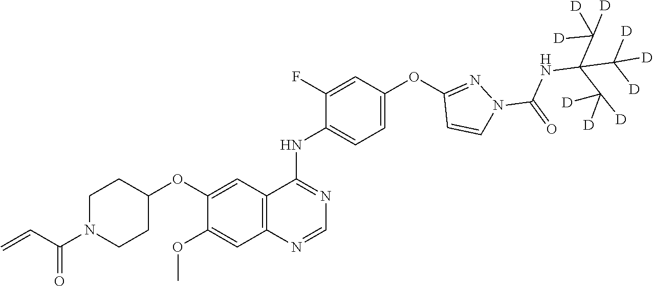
C1(F)=CC(OC2=NN(C(NC(C([D])([D])[D])(C([D])([D])[D])C([D])([D])[D])=O)C=C2)=CC=C1NC1=NC=NC2=C1C=C(OC1CCN(C(C=C)=O)CC1)C(OC)=C2
